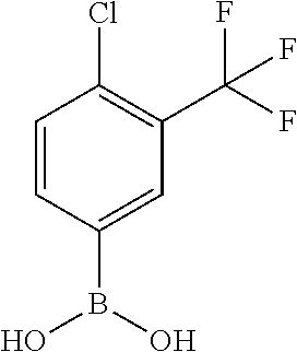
C1=CC(B(O)O)=CC(C(F)(F)F)=C1Cl
